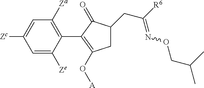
C1=C([Zc])C=C([Ze])C(C2=C(O[A])CC(CC([R6])=NOCC(C)C)C2=O)=C1[Za]
